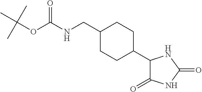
N(C(OC(C)(C)C)=O)CC1CCC(C2C(=O)NC(=O)N2)CC1
